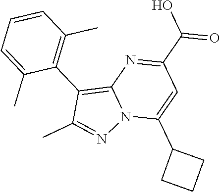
C1(C(O)=O)=NC2=C(C3=C(C)C=CC=C3C)C(C)=NN2C(C2CCC2)=C1
